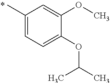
C1(C)=CC=C(OC(C)C)C(OC)=C1
